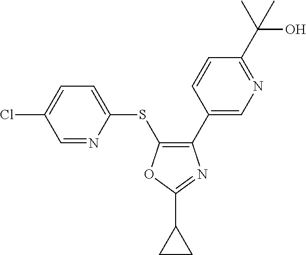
C1=NC(SC2=C(C3=CN=C(C(C)(O)C)C=C3)N=C(C3CC3)O2)=CC=C1Cl
